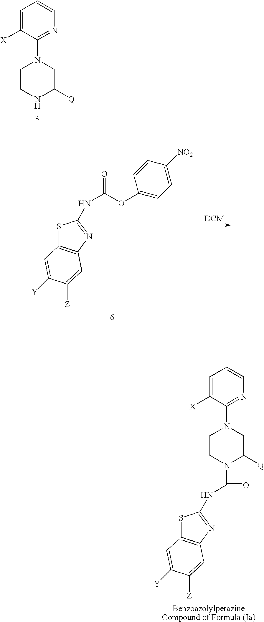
C1=C([X])C(N2CCNC([Q])C2)=NC=C1.S1C2=C(N=C1NC(=O)OC1=CC=C([NO2])C=C1)C=C([Z])C([Y])=C2.C1=C([X])C(N2CCN(C(=O)NC3=NC4=C(S3)C=C([Y])C([Z])=C4)C([Q])C2)=NC=C1
